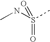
CNS(C)(=O)=O
